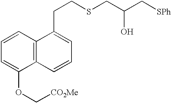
C1=CC=C(OC[CO2Me])C2=C1C(CCSCC(C[SPh])O)=CC=C2
